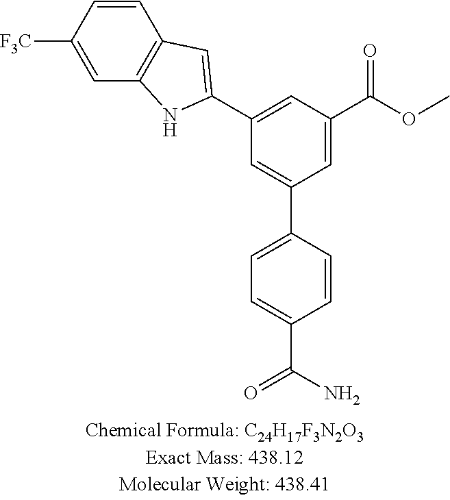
[F3C]C1=CC2=C(C=C1)C=C(C1=CC(C(OC)=O)=CC(C3=CC=C(C(N)=O)C=C3)=C1)N2
